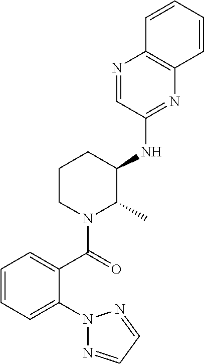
N1(C2=CC=CC=C2C(N2C(C)C(NC3=NC4=C(N=C3)C=CC=C4)CCC2)=O)N=CC=N1
